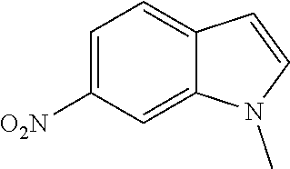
C1=C([O2N])C=C2C(=C1)C=CN2C
